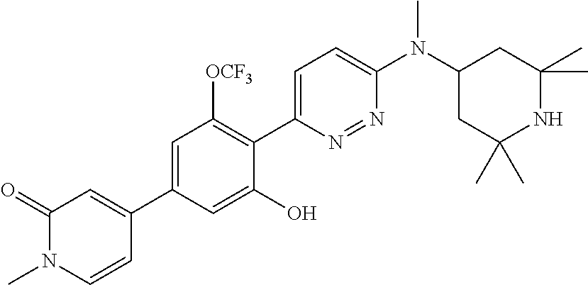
C1=C(C2=CC(=O)N(C)C=C2)C=C(O)C(C2=CC=C(N(C3CC(C)(C)NC(C)(C)C3)C)N=N2)=C1[OCF3]
